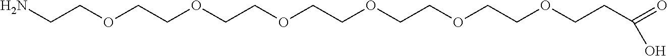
NCCOCCOCCOCCOCCOCCOCCC(=O)O
